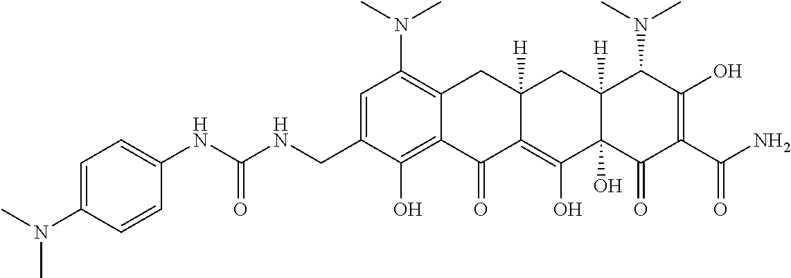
CN(C1=C2C(=C(O)C(CNC(NC3=CC=C(N(C)C)C=C3)=O)=C1)C(=O)C1=C(O)C3(O)C([H])(CC1([H])C2)C(N(C)C)C(O)=C(C(N)=O)C3=O)C
